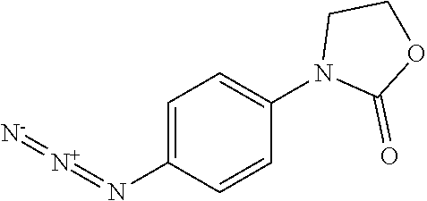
C1=C(N=[N+]=[N-])C=CC(N2C(=O)OCC2)=C1
